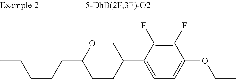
CCCCCC1CCC(C2=CC=C(OCC)C(F)=C2F)CO1
